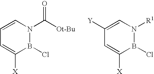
C1=CN(C([Ot-Bu])=O)B(Cl)C([X])=C1.C1([Y])=CN([R1])B(Cl)C([X])=C1
